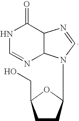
C1CC(N2C3C(N=C2)C(=O)NC=N3)OC1CO
